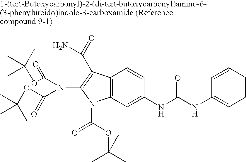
C12=C(C=C(NC(NC3=CC=CC=C3)=O)C=C1)N(C(OC(C)(C)C)=O)C(N(C(OC(C)(C)C)=O)C(OC(C)(C)C)=O)=C2C(=O)N
